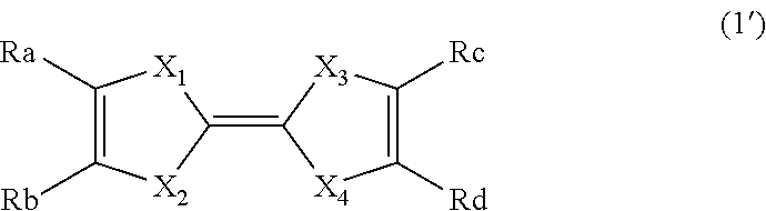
C1([Ra])=C([Rb])[X2]C(=C2[X4]C([Rd])=C([Rc])[X3]2)[X1]1
